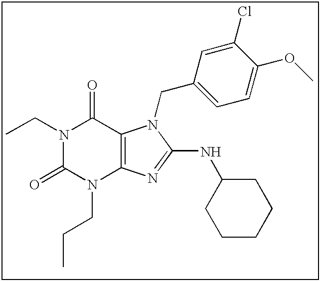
N1(CC)C(=O)N(CCC)C2=C(C1=O)N(CC1=CC=C(OC)C(Cl)=C1)C(NC1CCCCC1)=N2
